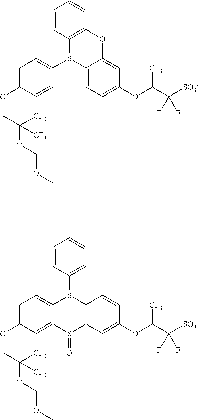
C1=C(OCC(OCOC)([CF3])[CF3])C=CC([S+]2C3=CC=C(OC([CF3])C([SO3-])(F)F)C=C3OC3=C2C=CC=C3)=C1.C1=C(OCC(OCOC)([CF3])[CF3])C=C2C(=C1)[S+](C1=CC=CC=C1)C1C=CC(OC([CF3])C([SO3-])(F)F)=CC1S2=O
